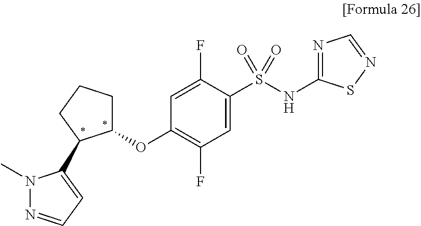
C1(OC2=C(F)C=C(S(=O)(NC3=NC=NS3)=O)C(F)=C2)CCCC1C1=CC=NN1C
